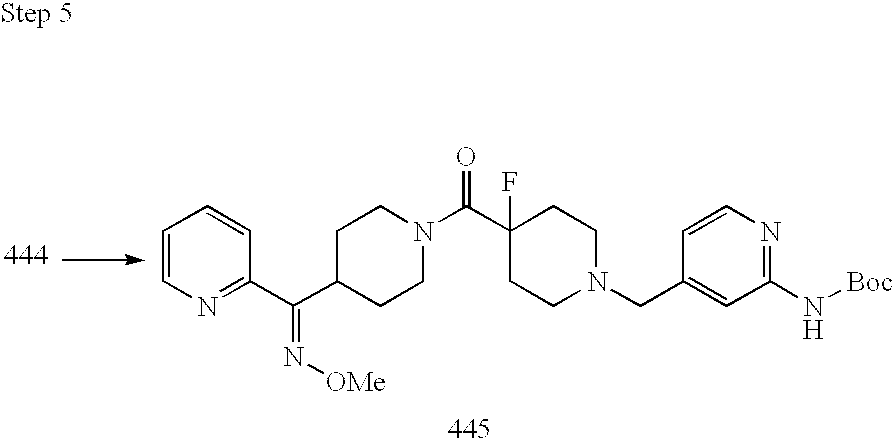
C1(C(N2CCC(C(C3=NC=CC=C3)=N[OMe])CC2)=O)(F)CCN(CC2=CC(N[Boc])=NC=C2)CC1
